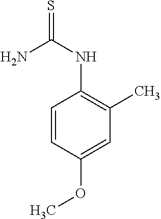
S=C(NC1=C(C)C=C(OC)C=C1)N
